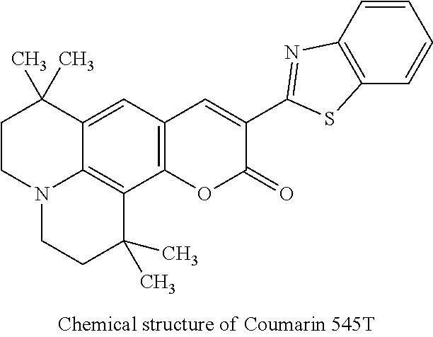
C1CN2C3=C(C4=C(C=C3C1(C)C)C=C(C1=NC3=C(C=CC=C3)S1)C(=O)O4)C(C)(C)CC2
